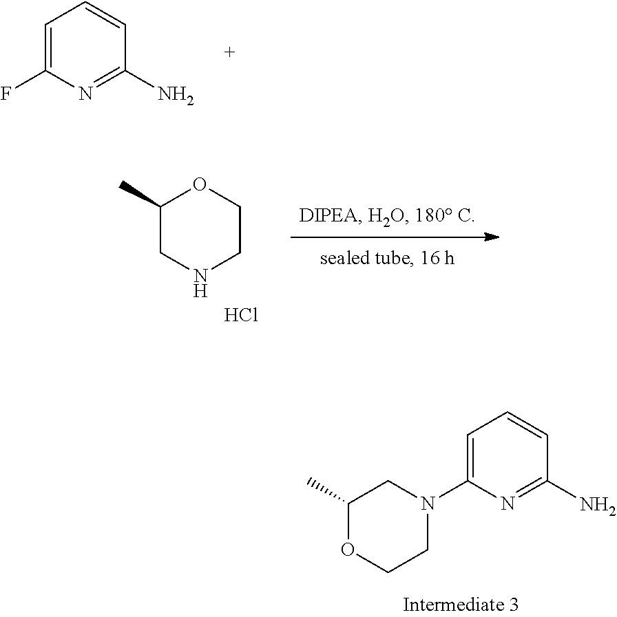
C1(N2CC(C)OCC2)=CC=CC(N)=N1.C1(F)=CC=CC(N)=N1.Cl.C1(C)CNCCO1
